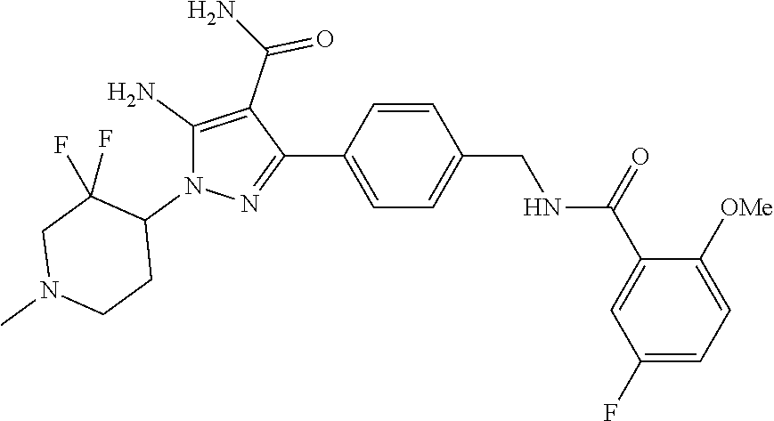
C1=CC(CNC(C2=CC(F)=CC=C2[OMe])=O)=CC=C1C1=NN(C2C(F)(F)CN(C)CC2)C(N)=C1C(N)=O
